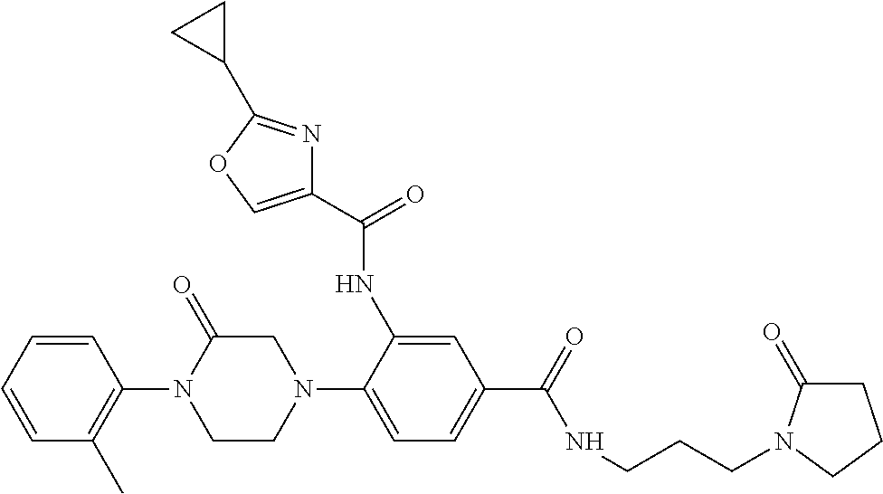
C1=CC(N2C(=O)CN(C3=CC=C(C(=O)NCCCN4C(=O)CCC4)C=C3NC(=O)C3=COC(C4CC4)=N3)CC2)=C(C)C=C1
